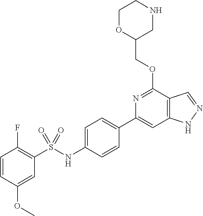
C1=CC(OC)=CC(S(NC2=CC=C(C3=CC4=C(C(OCC5CNCCO5)=N3)C=NN4)C=C2)(=O)=O)=C1F
